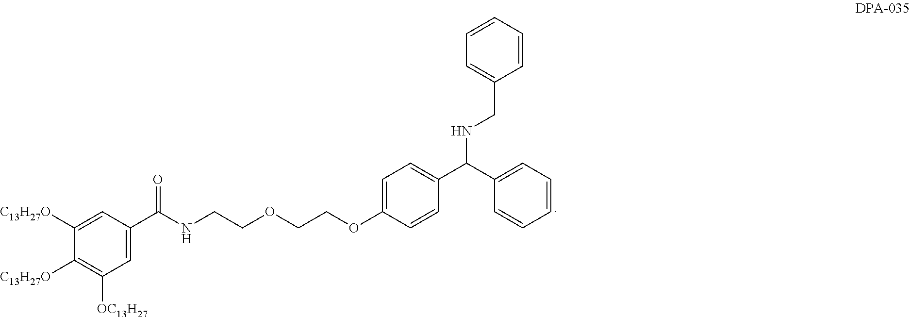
C1(C(NCCOCCOC2=CC=C(C(C3=CC=CC=C3)NCC3=CC=CC=C3)C=C2)=O)=CC([OC13H27])=C([C13H27O])C([C13H27O])=C1
